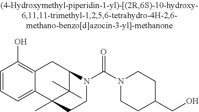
C1=CC=C2C(=C1O)CC1C(C)(C)C2(C)CCN1C(N1CCC(CO)CC1)=O
